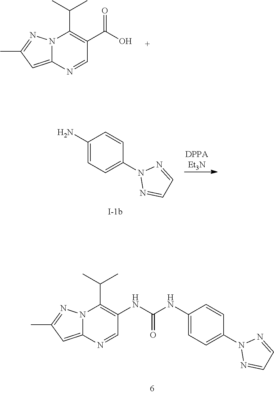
C12=CC(C)=NN1C(C(C)C)=C(C(=O)O)C=N2.C1(N)=CC=C(N2N=CC=N2)C=C1.C12=CC(C)=NN1C(C(C)C)=C(NC(NC1=CC=C(N3N=CC=N3)C=C1)=O)C=N2
